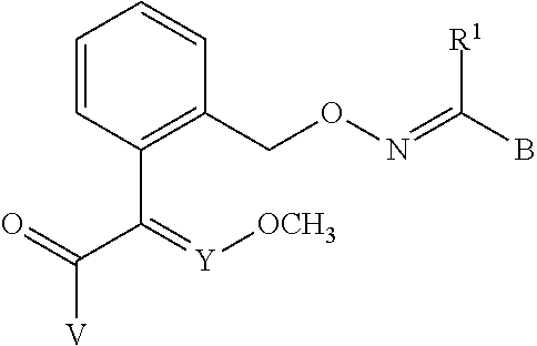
C1=CC(C(C(=O)[V])=[Y][OCH3])=C(CON=C(B)[R1])C=C1
